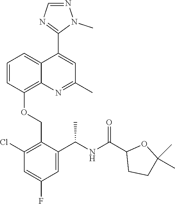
C1=CC(OCC2=C(Cl)C=C(F)C=C2C(NC(C2CCC(C)(C)O2)=O)C)=C2C(=C1)C(C1=NC=NN1C)=CC(C)=N2
